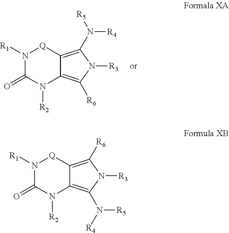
N1([R1])C(=O)N([R2])C2=C(N([R5])[R4])N([R3])C([R6])=C2[Q]1.N1([R1])C(=O)N([R2])C2=C([R6])N([R3])C(N([R4])[R5])=C2[Q]1
